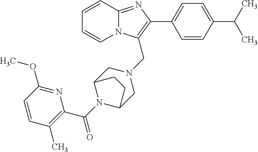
C1=CC2=NC(C3=CC=C(C(C)C)C=C3)=C(CN3CC4N(C(C5=C(C)C=CC(OC)=N5)=O)C(C3)CC4)N2C=C1
